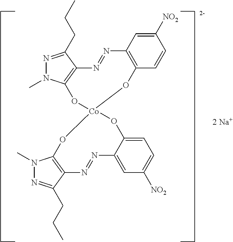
N1=C(CCC)C2=C(N1C)O[Co]1(OC3=C(N=N2)C=C([NO2])C=C3)OC2=C(C(CCC)=NN2C)N=NC2=CC([NO2])=CC=C2O1
